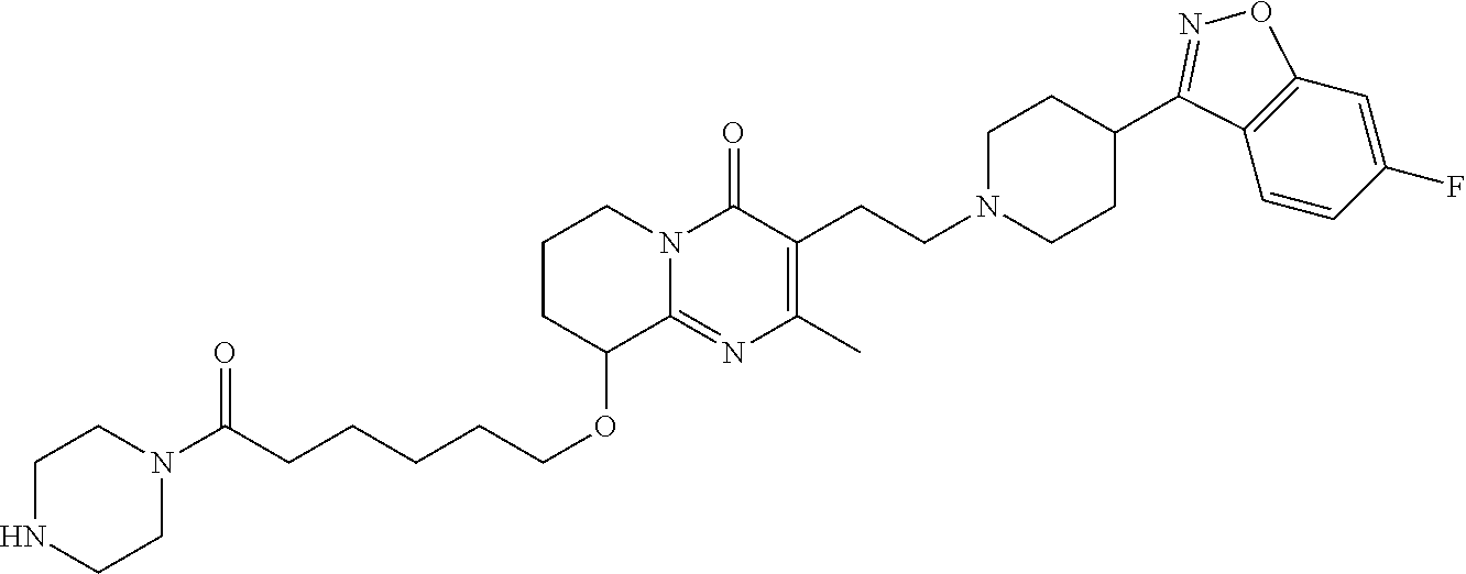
C1CC(OCCCCCC(N2CCNCC2)=O)C2=NC(C)=C(CCN3CCC(C4=NOC5=C4C=CC(F)=C5)CC3)C(=O)N2C1
